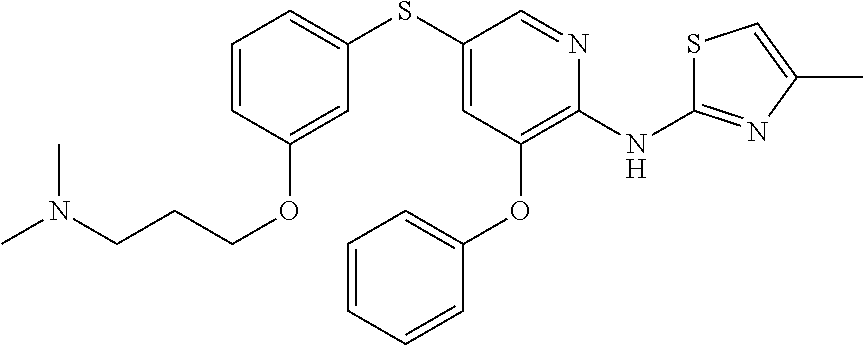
C1(SC2=CC=CC(OCCCN(C)C)=C2)=CC(OC2=CC=CC=C2)=C(NC2=NC(C)=CS2)N=C1
